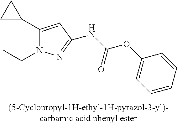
C1(C2CC2)=CC(NC(=O)OC2=CC=CC=C2)=NN1CC
